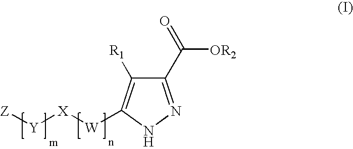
C1(C(=O)[OR2])=NNC([W][X][Y][Z])=C1[R1]
